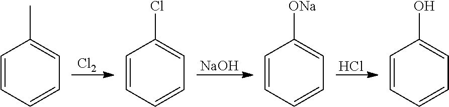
[NaOH].[Cl2].Cl.C1=CC=CC=C1C.C1=CC=CC=C1Cl.C1=CC=CC=C1[ONa].C1=CC=CC=C1O
